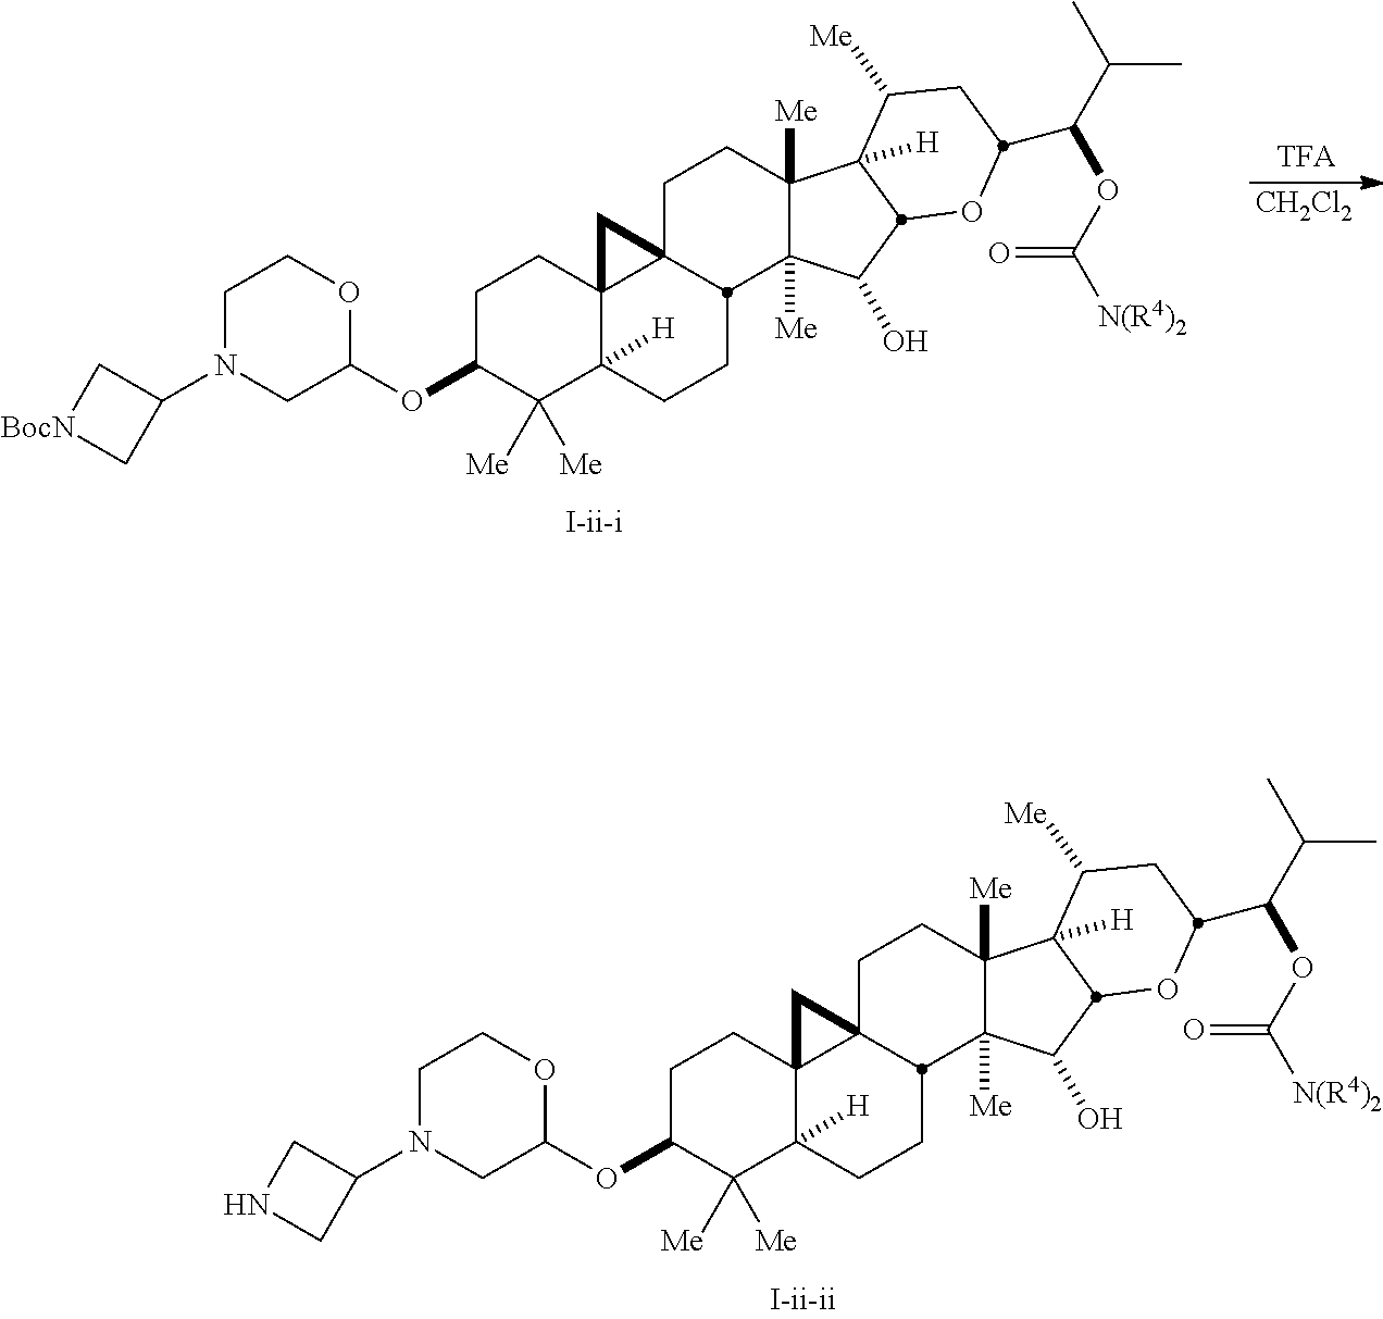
C1N(C2C[BocN]C2)CC(OC2C([Me])([Me])C3([H])C4(CC2)C2(CCC5([Me])C([Me])(C(O)C6C5([H])C([Me])CC(C(OC(=O)[N(R4)2])C(C)C)O6)C2CC3)C4)OC1.[CH2Cl2].C1N(C2CNC2)CC(OC2C([Me])([Me])C3([H])C4(CC2)C2(CCC5([Me])C([Me])(C(O)C6C5([H])C([Me])CC(C(OC(=O)[N(R4)2])C(C)C)O6)C2CC3)C4)OC1
